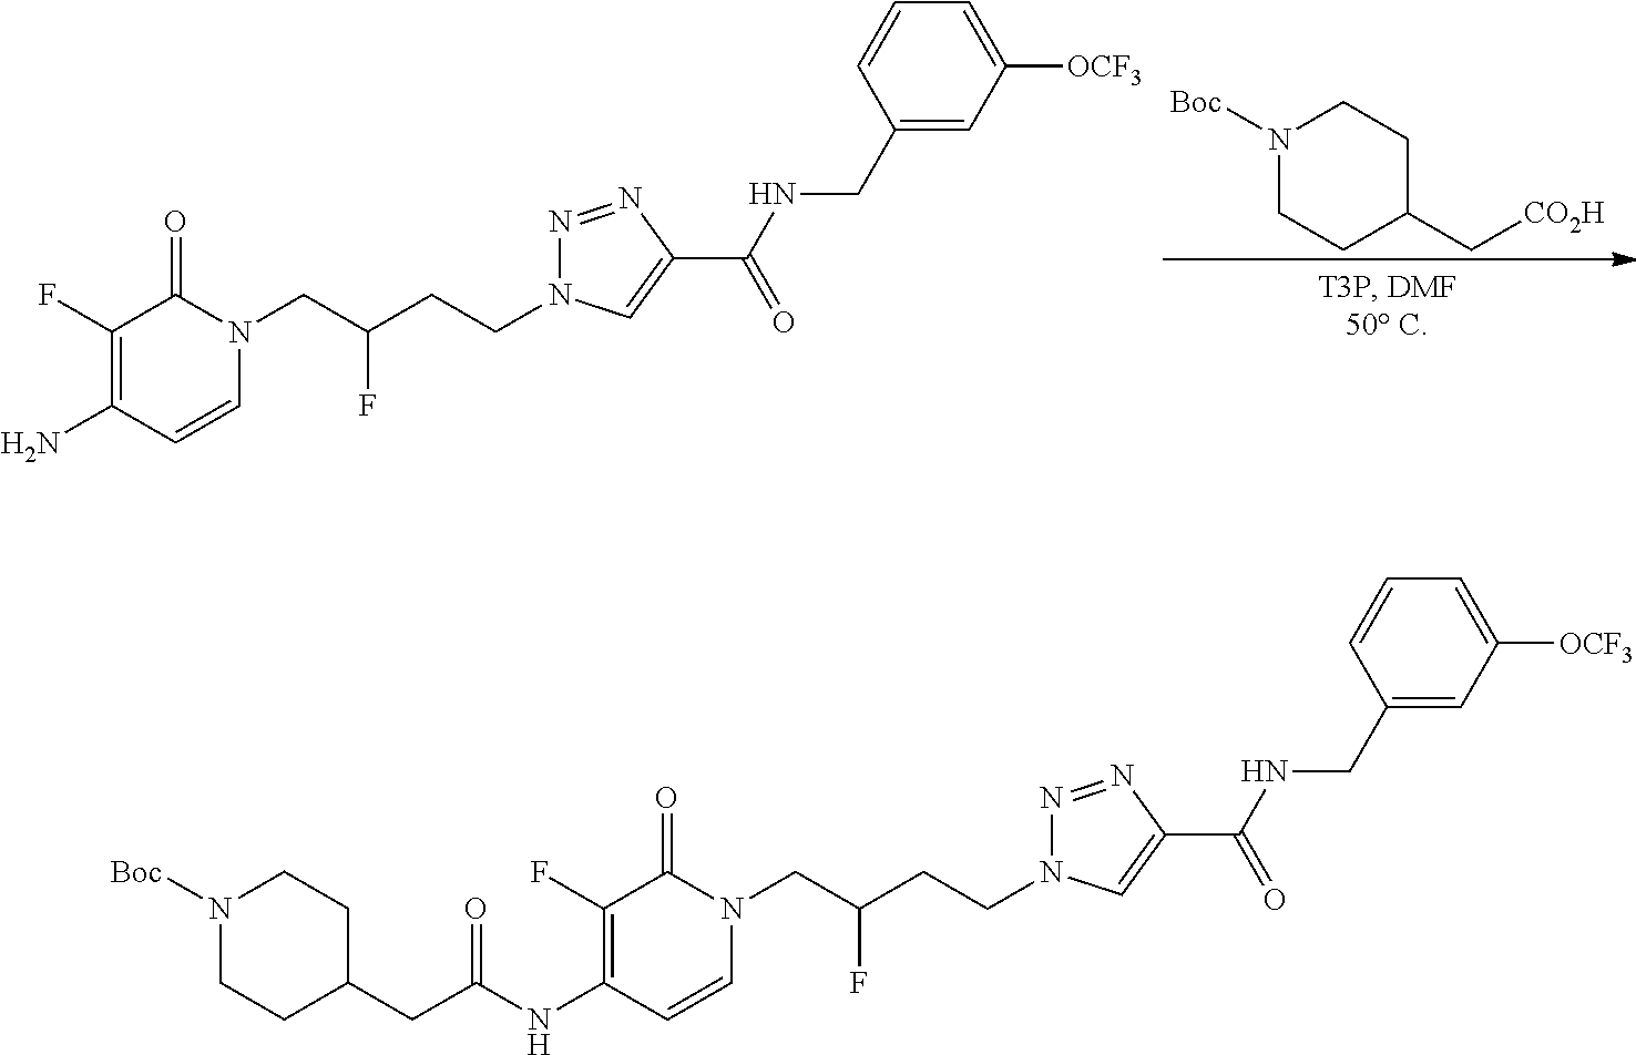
C1(F)=C(N)C=CN(CC(CCN2N=NC(C(=O)NCC3=CC([OCF3])=CC=C3)=C2)F)C1=O.N1([Boc])CCC(C[CO2H])CC1.C1(F)=C(NC(=O)CC2CCN([Boc])CC2)C=CN(CC(CCN2N=NC(C(=O)NCC3=CC([OCF3])=CC=C3)=C2)F)C1=O
